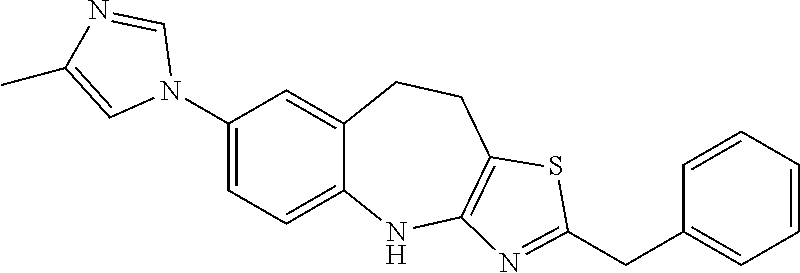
N1(C2=CC=C3C(=C2)CCC2=C(N3)N=C(CC3=CC=CC=C3)S2)C=NC(C)=C1
